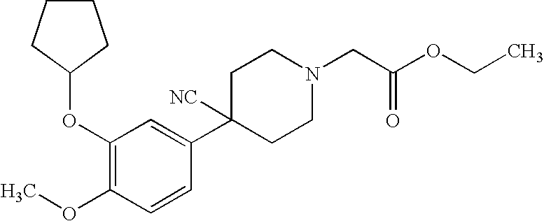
C1(OC2CCCC2)=C(OC)C=CC(C2([NC])CCN(CC(OCC)=O)CC2)=C1
